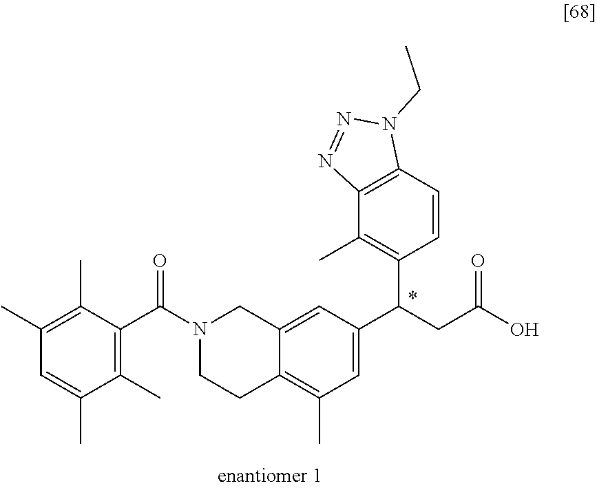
N1=NC2=C(N1CC)C=CC(C(CC(=O)O)C1=CC(C)=C3C(=C1)CN(C(C1=C(C)C(C)=CC(C)=C1C)=O)CC3)=C2C
